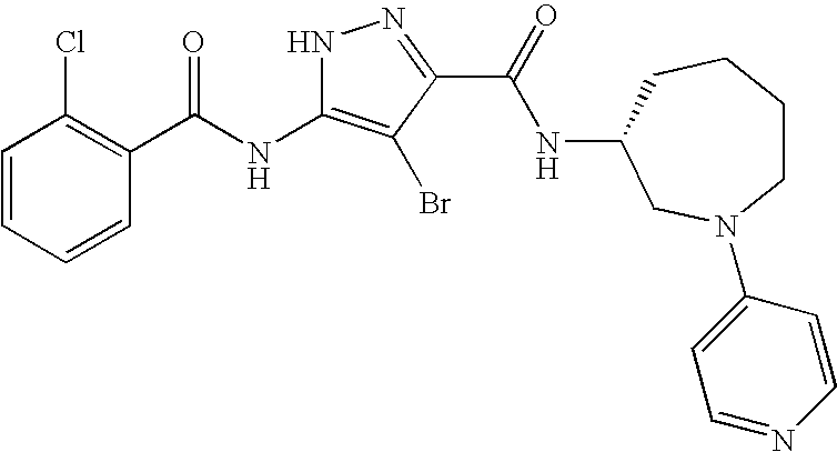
C1=CC=CC(C(NC2=C(Br)C(C(=O)NC3CN(C4=CC=NC=C4)CCCC3)=NN2)=O)=C1Cl
